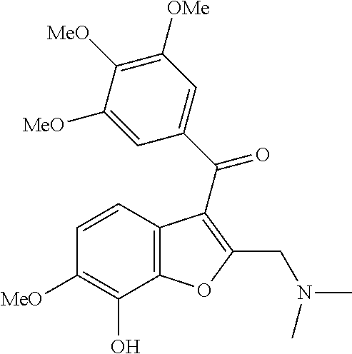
C12=C(C(O)=C([MeO])C=C1)OC(CN(C)C)=C2C(C1=CC([OMe])=C([MeO])C([MeO])=C1)=O
